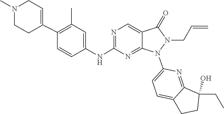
C1=C2CCC(O)(CC)C2=NC(N2C3=NC(NC4=CC(C)=C(C5=CCN(C)CC5)C=C4)=NC=C3C(=O)N2CC=C)=C1
